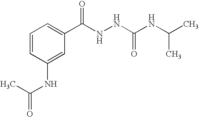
C1=CC(NC(C)=O)=CC(C(NNC(NC(C)C)=O)=O)=C1
